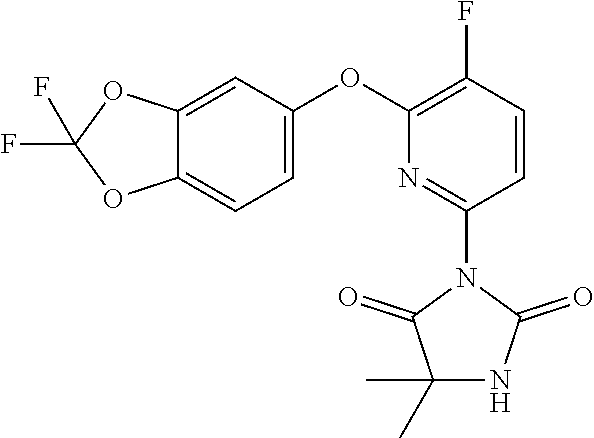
C12=CC(OC3=C(F)C=CC(N4C(=O)C(C)(C)NC4=O)=N3)=CC=C1OC(F)(F)O2
